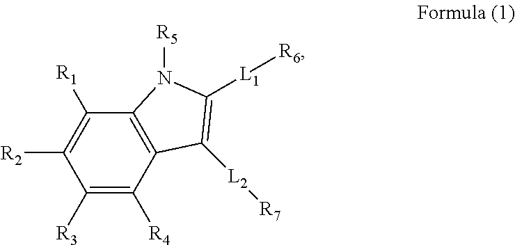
C1([R3])=C([R4])C2=C(C([R1])=C1[R2])N([R5])C([L1][R6])=C2[L2][R7]
